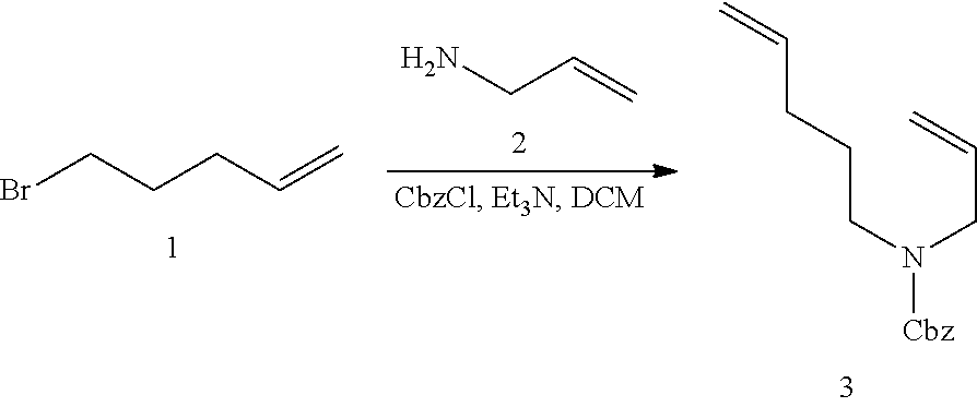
NCC=C.C=CCCCN([Cbz])CC=C.BrCCCC=C
